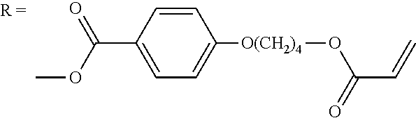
COC(=O)C1=CC=C([O(CH2)4]OC(C=C)=O)C=C1
